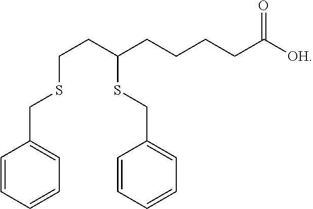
C1(CSC(CCSCC2=CC=CC=C2)CCCCC(=O)[OH])=CC=CC=C1
